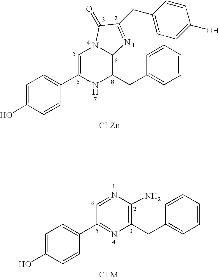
C1=C(O)C=CC(C2=CN3C(=C(CC4=CC=CC=C4)N2)N=C(CC2=CC=C(O)C=C2)C3=O)=C1.C1=C(O)C=CC(C2=NC(CC3=CC=CC=C3)=C(N)N=C2)=C1
